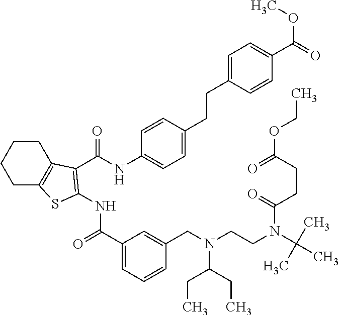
C1CC2=C(CC1)SC(NC(=O)C1=CC=CC(CN(C(CC)CC)CCN(C(=O)CCC(=O)OCC)C(C)(C)C)=C1)=C2C(NC1=CC=C(CCC2=CC=C(C(=O)OC)C=C2)C=C1)=O
